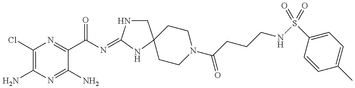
C1(Cl)=C(N)N=C(N)C(C(N=C2NCC3(N2)CCN(C(CCCNS(C2=CC=C(C)C=C2)(=O)=O)=O)CC3)=O)=N1
